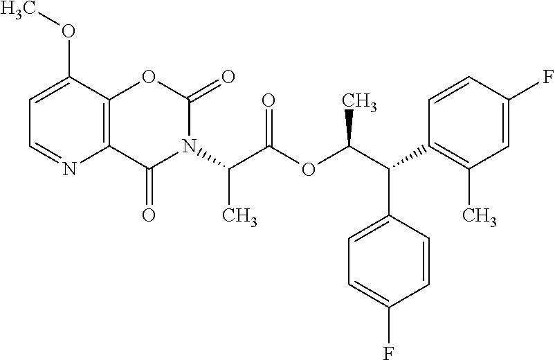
C1=C(OC)C2=C(N=C1)C(=O)N(C(C(OC(C(C1=C(C)C=C(F)C=C1)C1=CC=C(F)C=C1)C)=O)C)C(=O)O2
